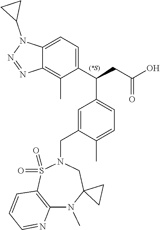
C1(C(CC(O)=O)C2=CC=C(C)C(CN3S(=O)(=O)C4=C(N(C)C5(C3)CC5)N=CC=C4)=C2)=CC=C2C(=C1C)N=NN2C1CC1
